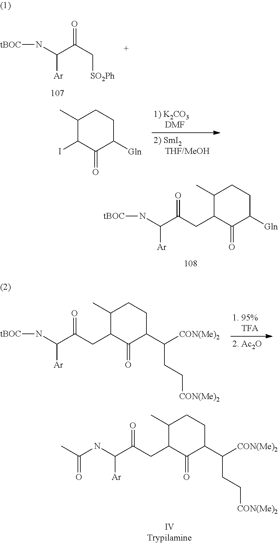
C1(C)C(CC(C(N[tBOC])[Ar])=O)C(=O)C([Gln])CC1.C1(C)C(CC(C(NC(C)=O)[Ar])=O)C(=O)C(C([CON(Me)2])CC[CON(Me)2])CC1.C(C(C[SO2Ph])=O)(N[tBOC])[Ar].C1(C)C(I)C(=O)C([Gln])CC1.C1(C)C(CC(C(N[tBOC])[Ar])=O)C(=O)C(C([CON(Me)2])CC[CON(Me)2])CC1
